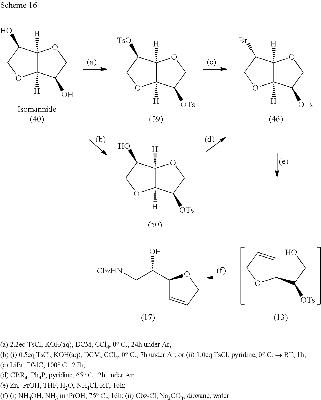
C1(C(CO)[OTs])C=CCO1.C1(C(O)C[CbzHN])C=CCO1.C12([H])C([H])(C([TsO])CO1)OCC2[OTs].C12([H])C([H])(C(Br)CO1)OCC2[OTs].C12([H])C([H])(C(O)CO1)OCC2O.C12([H])C([H])(C(O)CO1)OCC2[OTs]
